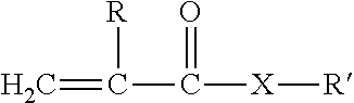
C=C(C([X][R])=O)[R]
